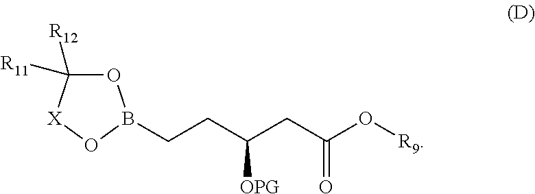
C(CC(CC(O[R9])=O)[OPG])B1OC([R11])([R12])[X]O1
